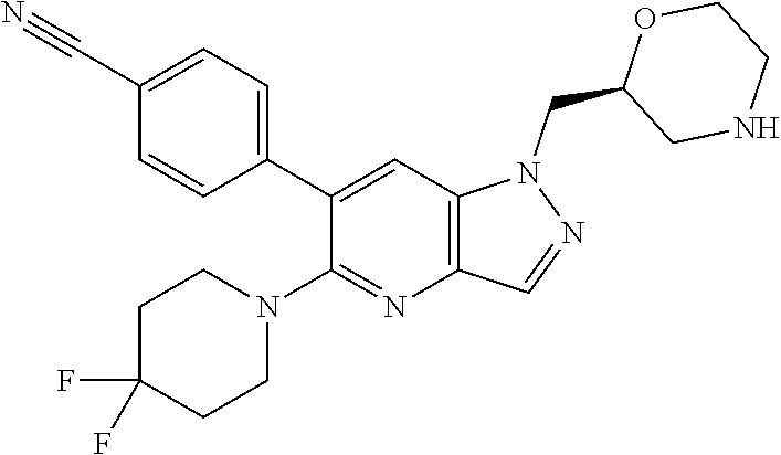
C1(C2=CC=C(C#N)C=C2)=CC2=C(N=C1N1CCC(F)(F)CC1)C=NN2CC1CNCCO1
